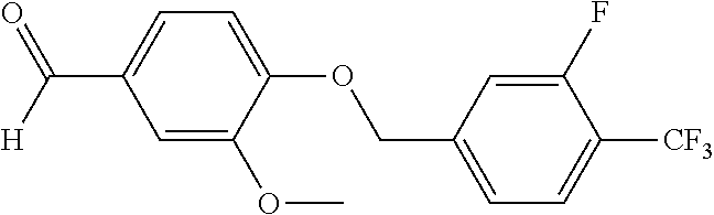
C1=C(OC)C(OCC2=CC=C([CF3])C(F)=C2)=CC=C1C([H])=O
